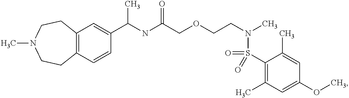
C1=CC(C(NC(COCCN(C)S(=O)(=O)C2=C(C)C=C(OC)C=C2C)=O)C)=CC2=C1CCN(C)CC2
